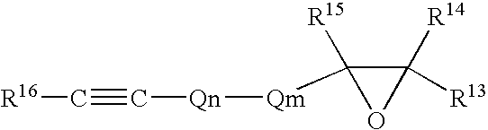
C1([R15])([Qm][Qn]C#C[R16])C([R13])([R14])O1
